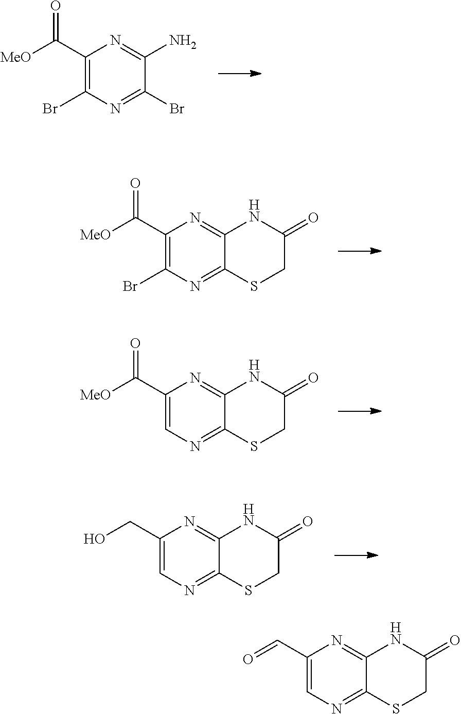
C1(C([MeO])=O)=C(Br)N=C(Br)C(N)=N1.C1(C([MeO])=O)=C(Br)N=C2C(=N1)NC(=O)CS2.C1(C([MeO])=O)=CN=C2C(=N1)NC(=O)CS2.C1(CO)=CN=C2C(=N1)NC(=O)CS2.C1(C=O)=CN=C2C(=N1)NC(=O)CS2
